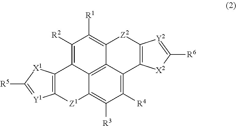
C1([R4])=C2C3=C4C(=C1[R3])[Z1]C1=C(C4=C([R2])C([R1])=C3[Z2]C3=C2[X2]C([R6])=[Y2]3)[X1]C([R5])=[Y1]1
